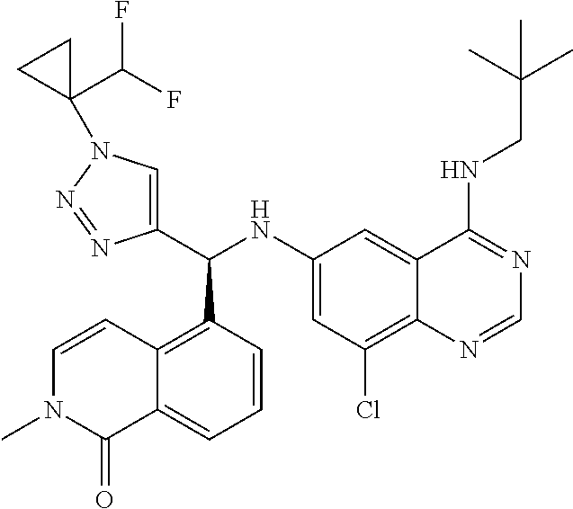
C1(NC(C2=CN(C3(C(F)F)CC3)N=N2)C2=C3C(=CC=C2)C(=O)N(C)C=C3)=CC(Cl)=C2C(=C1)C(NCC(C)(C)C)=NC=N2
